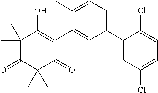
C1(C)(C)C(=O)C(C)(C)C(=O)C(C2=CC(C3=CC(Cl)=CC=C3Cl)=CC=C2C)=C1O
